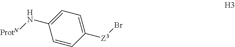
C1=CC([Z3]Br)=CC=C1N[ProtN]
